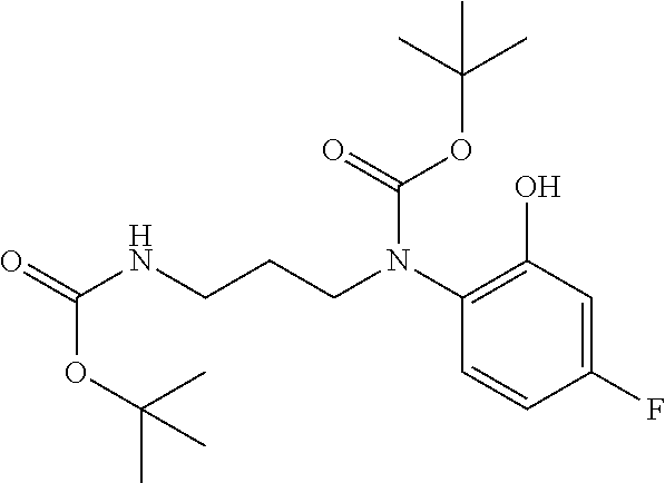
C1(N(CCCNC(=O)OC(C)(C)C)C(=O)OC(C)(C)C)=C(O)C=C(F)C=C1
